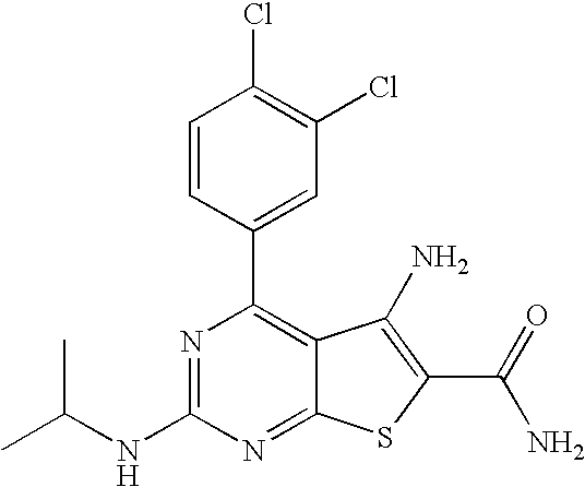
N1=C(NC(C)C)N=C2C(=C1C1=CC(Cl)=C(Cl)C=C1)C(N)=C(C(N)=O)S2
